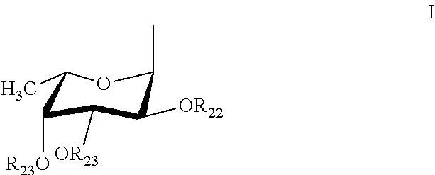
C1(C)OC(C)C([OR22])C([OR23])C1[R23O]
